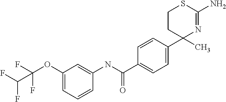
CC1(C2=CC=C(C(=O)NC3=CC(OC(F)(F)C(F)F)=CC=C3)C=C2)N=C(N)SCC1
